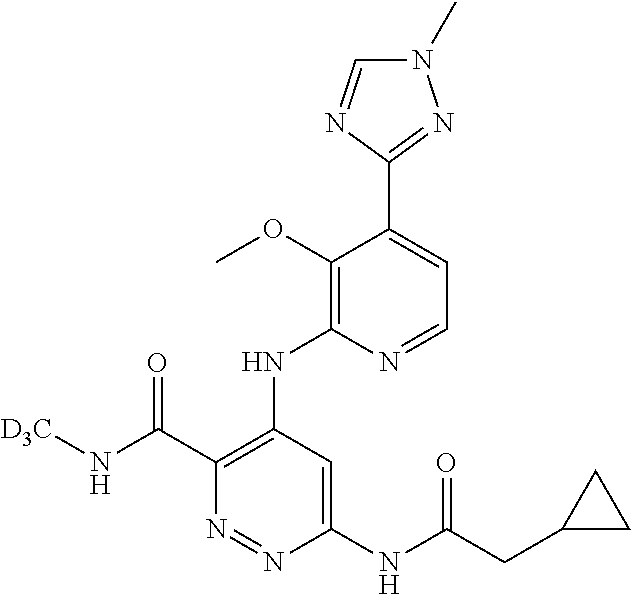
C1(NC(CC2CC2)=O)=CC(NC2=C(OC)C(C3=NN(C)C=N3)=CC=N2)=C(C(N[D3C])=O)N=N1
